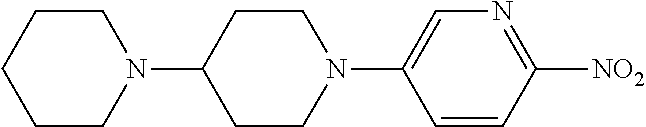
C1=C(N2CCC(N3CCCCC3)CC2)C=CC([NO2])=N1
